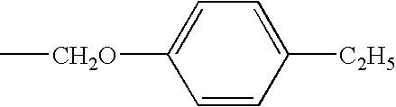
C[CH2O]C1=CC=C([C2H5])C=C1
